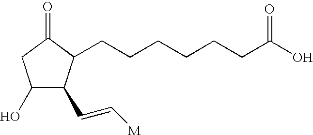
C1(O)C(C=C[M])C(CCCCCCC(=O)O)C(=O)C1
